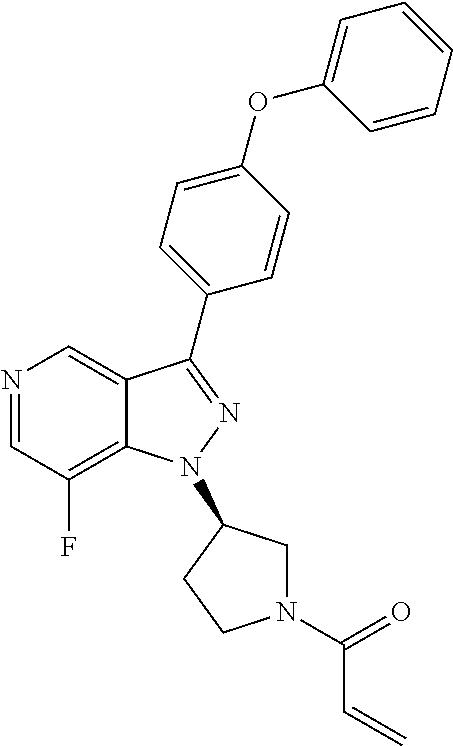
N1=CC(F)=C2C(=C1)C(C1=CC=C(OC3=CC=CC=C3)C=C1)=NN2C1CN(C(=O)C=C)CC1
